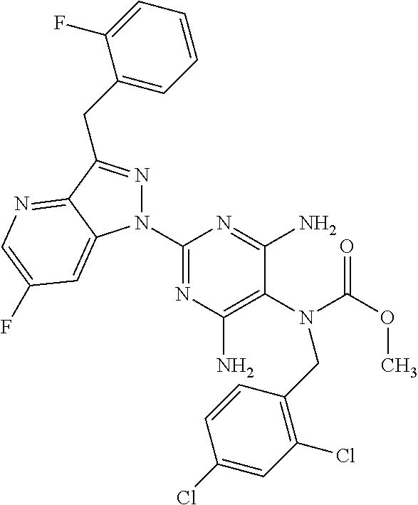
C1(N2N=C(CC3=CC=CC=C3F)C3=NC=C(F)C=C23)=NC(N)=C(N(C(OC)=O)CC2=C(Cl)C=C(Cl)C=C2)C(N)=N1
